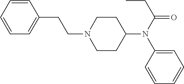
C1=CC=CC(CCN2CCC(N(C(CC)=O)C3=CC=CC=C3)CC2)=C1
